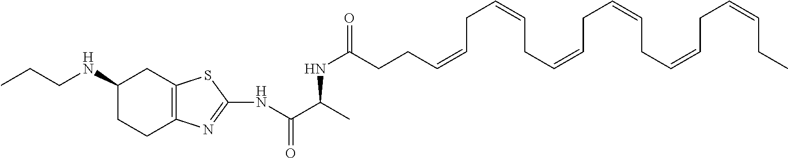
C1(NCCC)CCC2=C(C1)SC(NC(C(NC(=O)CCC=CCC=CCC=CCC=CCC=CCC=CCC)C)=O)=N2
